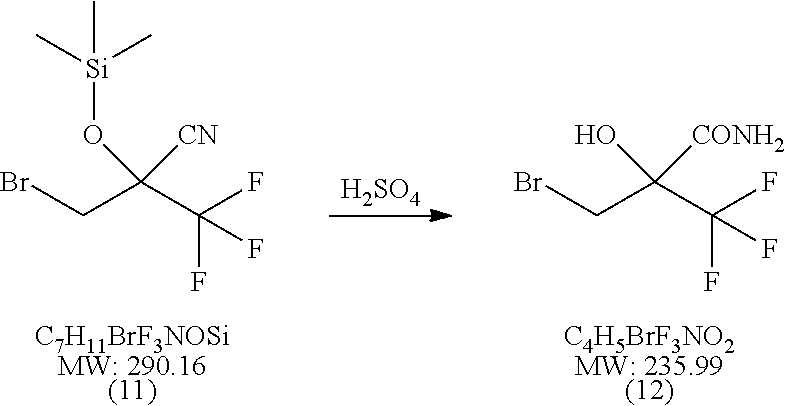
[H2SO4].[C7H11BrF3NOSiMW: 290.16(11)].C(CBr)(C(F)(F)F)([CN])O[Si](C)(C)C.[C4H5BrF3NO2MW: 235.99(12)].C(CBr)(C(F)(F)F)([CONH2])O
